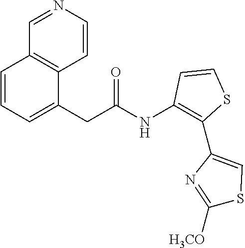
C(C(NC1=C(C2=CSC([H3CO])=N2)SC=C1)=O)C1=CC=CC2=C1C=CN=C2
